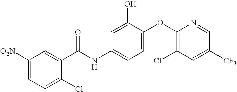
C1([O2N])=CC=C(Cl)C(C(NC2=CC=C(OC3=C(Cl)C=C([CF3])C=N3)C(O)=C2)=O)=C1
